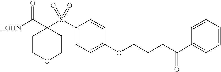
[HOHN]C(C1(S(C2=CC=C(OCCCC(C3=CC=CC=C3)=O)C=C2)(=O)=O)CCOCC1)=O
